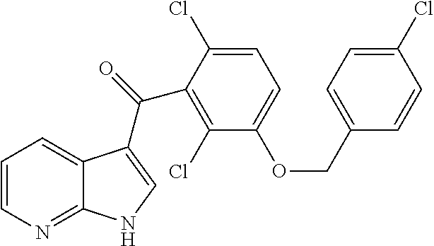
C1=CN=C2C(=C1)C(C(=O)C1=C(Cl)C(OCC3=CC=C(Cl)C=C3)=CC=C1Cl)=CN2
